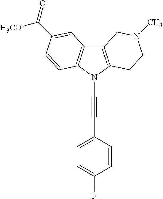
C12=C(N(C#CC3=CC=C(F)C=C3)C3=C1C=C(C(=O)[H3CO])C=C3)CCN(C)C2
